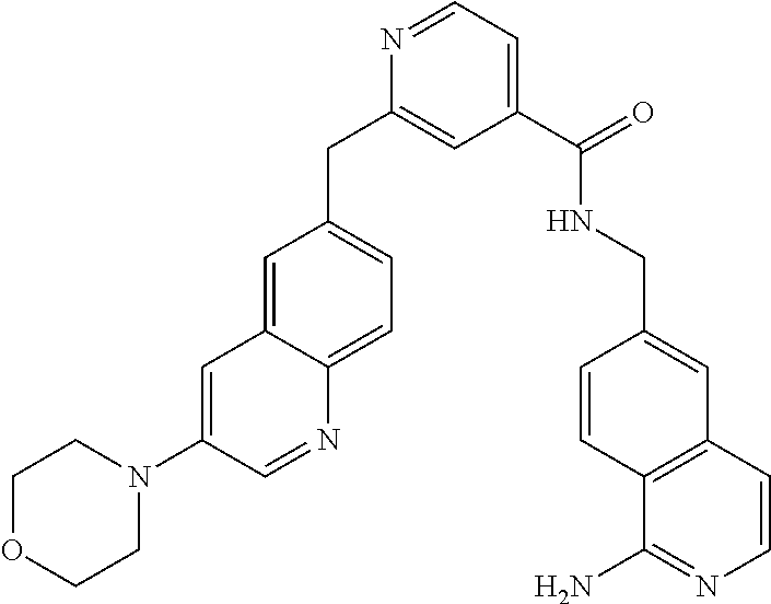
N1=CC=C(C(=O)NCC2=CC3=C(C=C2)C(N)=NC=C3)C=C1CC1=CC=C2C(=C1)C=C(N1CCOCC1)C=N2
